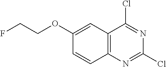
FCCOC1=CC2=C(N=C(Cl)N=C2Cl)C=C1
